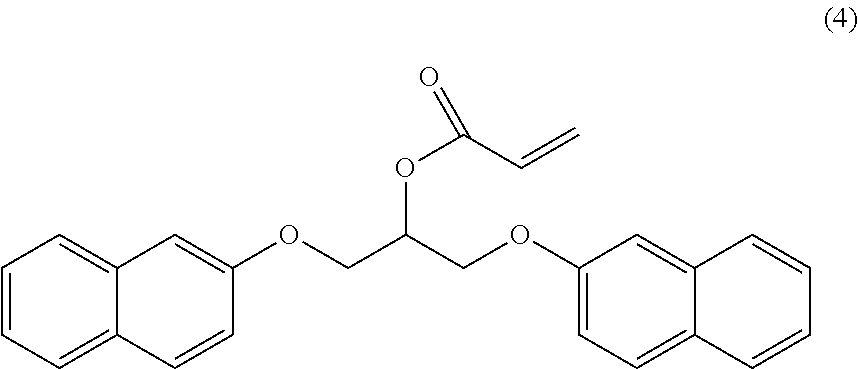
C1=CC=C2C(=C1)C=C(OCC(COC1=CC=C3C(=C1)C=CC=C3)OC(C=C)=O)C=C2
